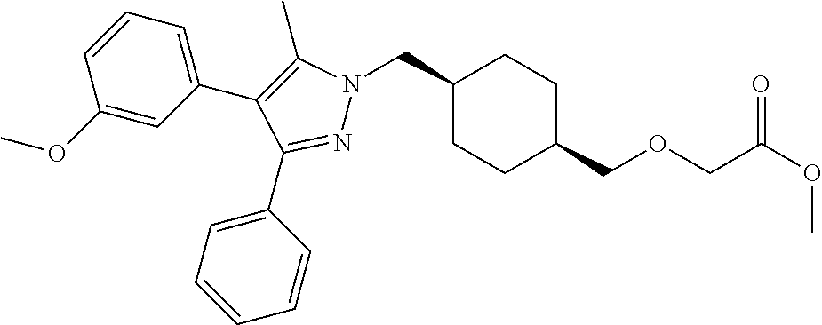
C1(CN2N=C(C3=CC=CC=C3)C(C3=CC=CC(OC)=C3)=C2C)CCC(COCC(OC)=O)CC1
